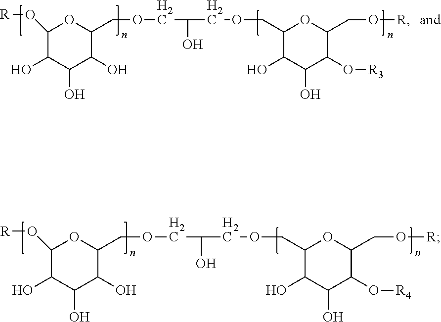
C1(O[R])C(O)C(O)C(O)C(COCC(O)COCC2C(O)C(O)C(O[R4])C(CO[R])O2)O1.C1(O[R])C(O)C(O)C(O)C(COCC(O)COCC2C(O)C(O)C(O[R3])C(CO[R])O2)O1
